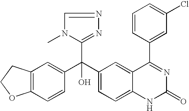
C1=CC(C(C2=CC=C3C(=C2)C(C2=CC(Cl)=CC=C2)=NC(=O)N3)(C2=NN=CN2C)O)=CC2=C1OCC2
